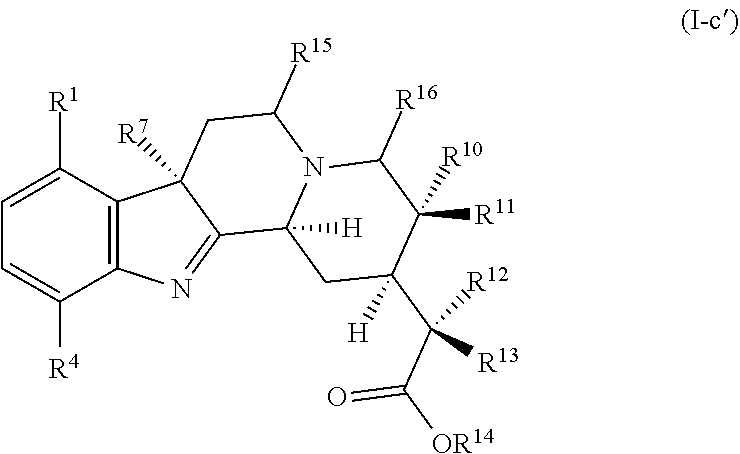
C12=C(C([R1])=CC=C1[R4])C1([R7])C(=N2)C2([H])N(C([R15])C1)C([R16])C([R11])([R10])C(C(C(=O)[OR14])([R13])[R12])([H])C2
